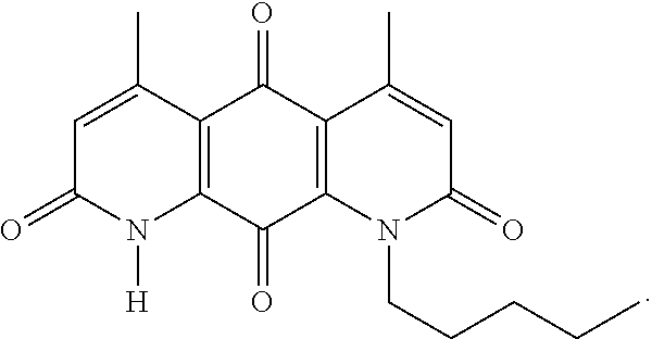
C12=C(C(=O)C3=C(C1=O)C(C)=CC(=O)N3CCCCC)N([H])C(=O)C=C2C
